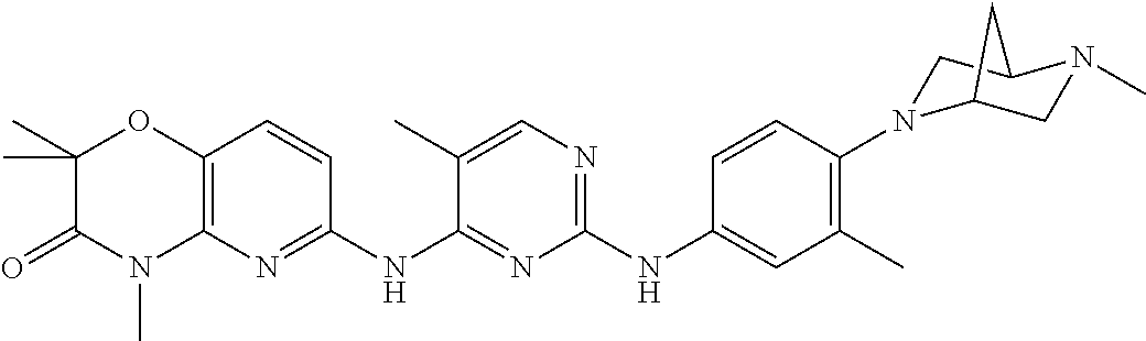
C1(NC2=CC(C)=C(N3CC4N(C)CC3C4)C=C2)=NC=C(C)C(NC2=NC3=C(C=C2)OC(C)(C)C(=O)N3C)=N1
